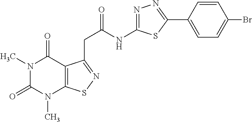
N1(C)C(=O)N(C)C2=C(C1=O)C(CC(NC1=NN=C(C3=CC=C(Br)C=C3)S1)=O)=NS2
